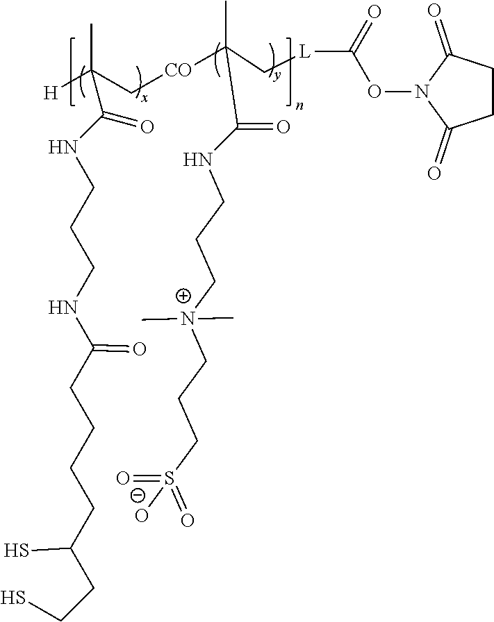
[H]C(C[CO]C(C[L]C(=O)ON1C(=O)CCC1=O)(C)C(NCCC[N+](CCCS(=O)(=O)[O-])(C)C)=O)(C)C(NCCCNC(CCCCC(CCS)S)=O)=O
